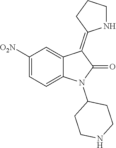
C1([O2N])=CC=C2C(=C1)C(=C1NCCC1)C(=O)N2C1CCNCC1
